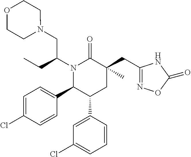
C1=C(Cl)C=CC(C2C(C3=CC(Cl)=CC=C3)CC(CC3=NOC(=O)N3)(C)C(=O)N2C(CC)CN2CCOCC2)=C1
